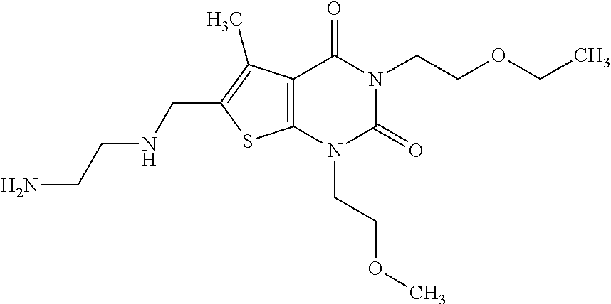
C12=C(N(CCOC)C(=O)N(CCOCC)C1=O)SC(CNCCN)=C2C
